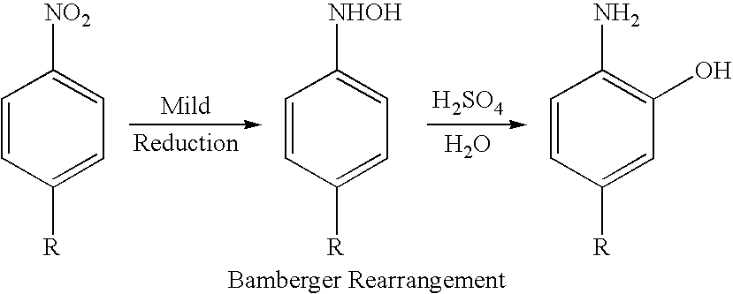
[H2SO4].O.C1=CC([R])=CC=C1[NO2].C1=CC([R])=CC=C1[NHOH].C1=CC([R])=CC(O)=C1N
